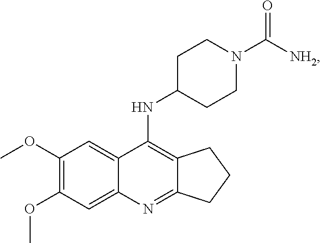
C12=C(NC3CCN(C([NH2])=O)CC3)C3=CC(OC)=C(OC)C=C3N=C1CCC2
